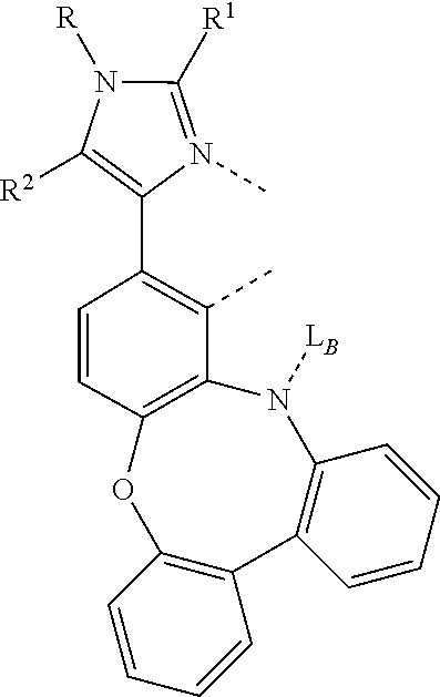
N1([R])C([R1])=N(C)C(C2=C(C)C3=C(C=C2)OC2=C(C4=C(N3[LB])C=CC=C4)C=CC=C2)=C1[R2]
